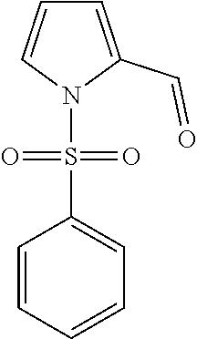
C1=CC=CC=C1S(=O)(=O)N1C(C=O)=CC=C1
